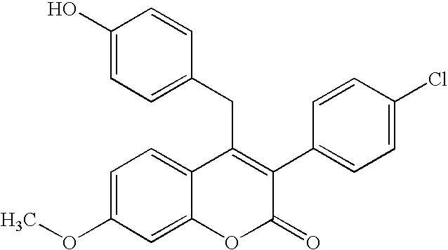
C1(O)=CC=C(CC2=C(C3=CC=C(Cl)C=C3)C(=O)OC3=CC(OC)=CC=C23)C=C1
